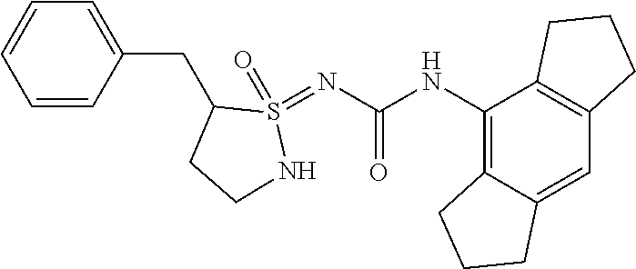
C12=C(NC(=O)N=S3(=O)C(CC4=CC=CC=C4)CCN3)C3=C(C=C1CCC2)CCC3
